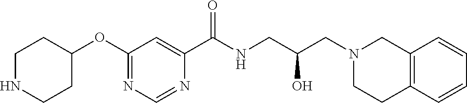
C1(OC2CCNCC2)=NC=NC(C(NCC(CN2CCC3=C(C2)C=CC=C3)O)=O)=C1
